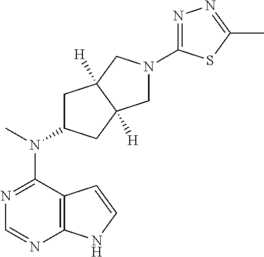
N1=C(N(C)C2CC3([H])C([H])(C2)CN(C2=NN=C(C)S2)C3)C2=C(N=C1)NC=C2
